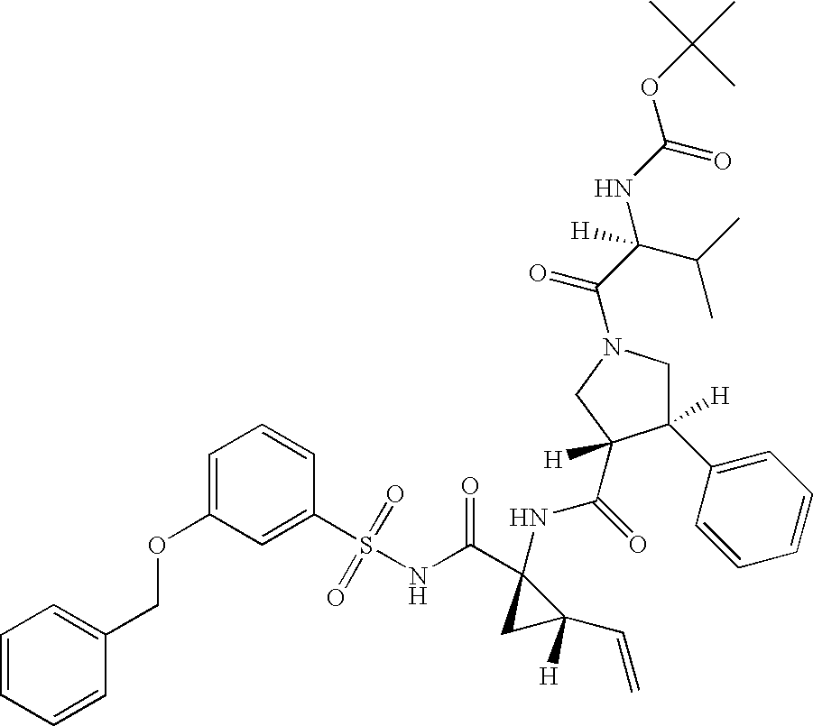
O(C1=CC=CC(S(NC(C2(NC(=O)C3([H])C(C4=CC=CC=C4)([H])CN(C(C(C(C)C)(NC(OC(C)(C)C)=O)[H])=O)C3)CC2(C=C)[H])=O)(=O)=O)=C1)CC1=CC=CC=C1
